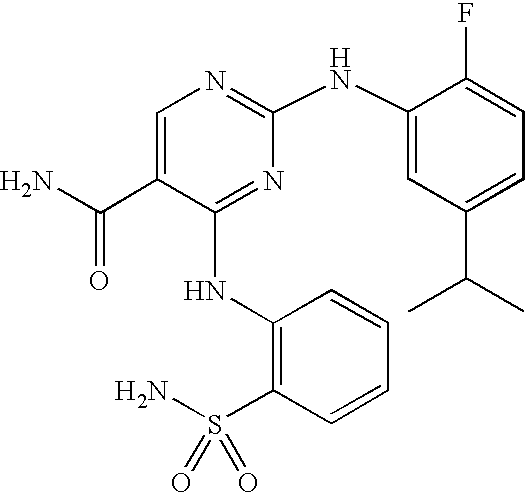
N(C1=NC(NC2=CC(C(C)C)=CC=C2F)=NC=C1C(N)=O)C1=C(S(N)(=O)=O)C=CC=C1
